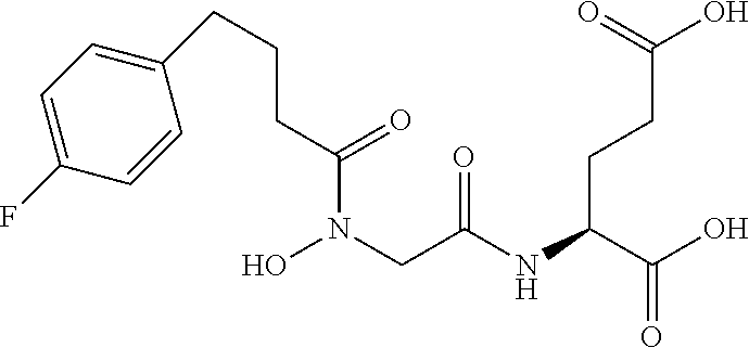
C(N(CC(NC(C(O)=O)CCC(O)=O)=O)O)(CCCC1=CC=C(F)C=C1)=O
